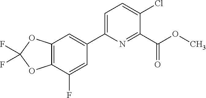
FC1(F)OC2=C(O1)C=C(C1=CC=C(Cl)C(C(OC)=O)=N1)C=C2F
